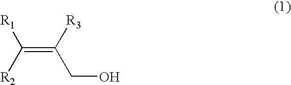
C(=C([R3])CO)([R2])[R1]
